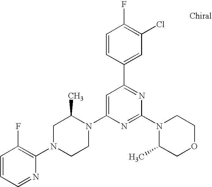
C1=CC=NC(N2CCN(C3=CC(C4=CC(Cl)=C(F)C=C4)=NC(N4C(C)COCC4)=N3)C(C)C2)=C1F
